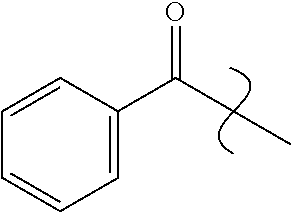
O=C(C1=CC=CC=C1)CC
